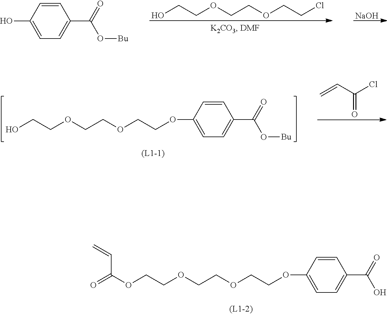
C=CC(Cl)=O.OCCOCCOCCOC1=CC=C(C(=O)O[Bu])C=C1.O(CCOCCOCCOC1=CC=C(C(=O)O)C=C1)C(=O)C=C.[NaOH].OCCOCCOCCCl.C1=CC(O)=CC=C1C(=O)O[Bu]
